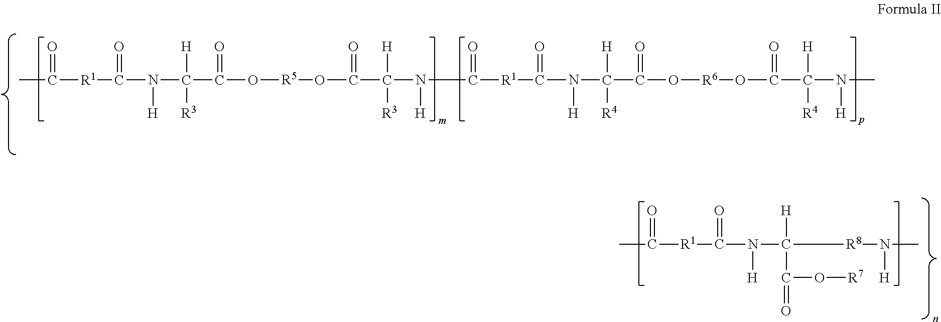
CC([R1]C(N(C(C(O[R5]OC(C(N(C([R1]C(N(C(C(O[R6]OC(C(N([H])C)([H])[R4])=O)=O)([H])[R4])[H])=O)=O)[H])([H])[R3])=O)=O)([H])[R3])[H])=O)=O.C([R1]C(N(C(C(O[R7])=O)([H])[R8]N([H])C)[H])=O)(=O)C
